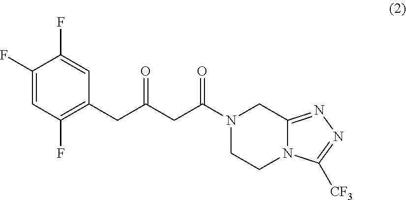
C1(F)=CC(F)=C(CC(CC(N2CCN3C(=NN=C3[CF3])C2)=O)=O)C=C1F
